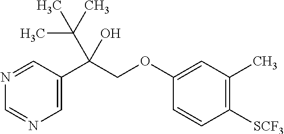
C1=C(C(COC2=CC(C)=C([SCF3])C=C2)(C(C)(C)C)O)C=NC=N1
